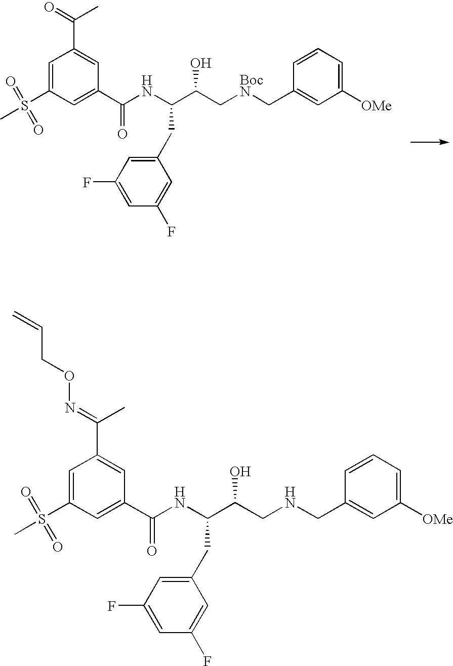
CS(C1=CC(C(=O)C)=CC(C(NC(C(C[BocN]CC2=CC([OMe])=CC=C2)O)CC2=CC(F)=CC(F)=C2)=O)=C1)(=O)=O.C=CCON=C(C1=CC(C(NC(C(CNCC2=CC([OMe])=CC=C2)O)CC2=CC(F)=CC(F)=C2)=O)=CC(S(C)(=O)=O)=C1)C
